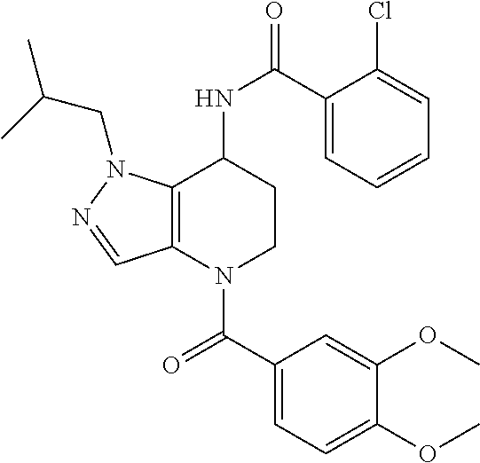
C1(C(=O)N2CCC(NC(=O)C3=CC=CC=C3Cl)C3=C2C=NN3CC(C)C)=CC=C(OC)C(OC)=C1
